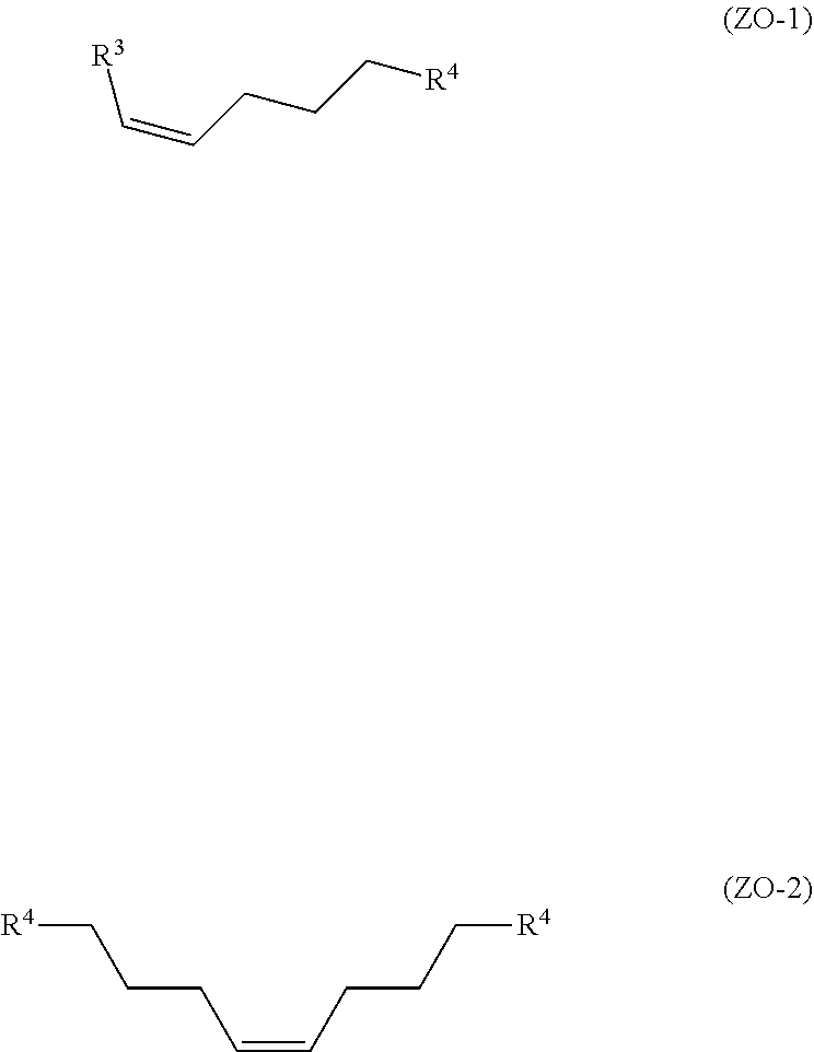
C(=C[R3])CCC[R4].C(=CCCC[R4])CCC[R4]
